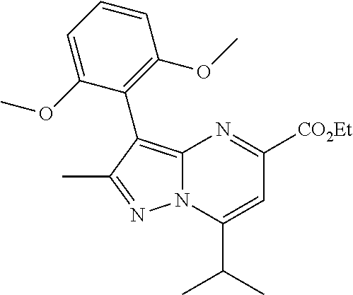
C12=C(C3=C(OC)C=CC=C3OC)C(C)=NN1C(C(C)C)=CC([CO2Et])=N2
